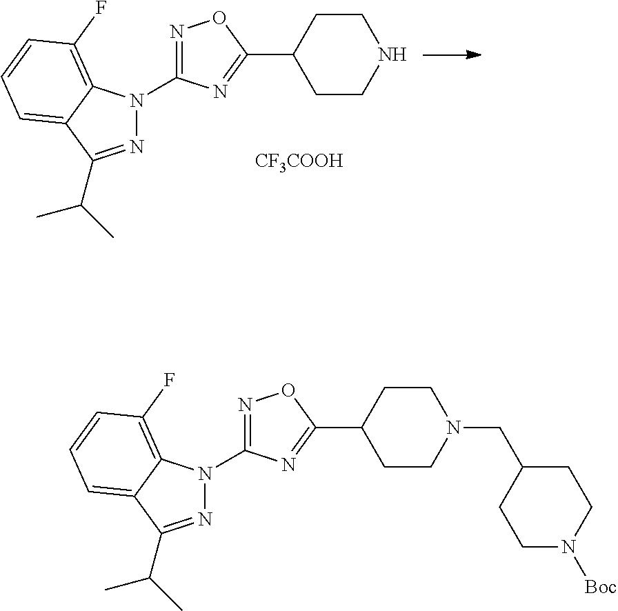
N1=C(N2N=C(C(C)C)C3=CC=CC(F)=C23)N=C(C2CCN(CC3CCN([Boc])CC3)CC2)O1.N1=C(N2N=C(C(C)C)C3=CC=CC(F)=C32)N=C(C2CCNCC2)O1.[CF3COOH]
